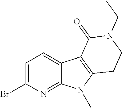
C1=C(Br)N=C2C(=C1)C1=C(N2C)CCN(CC)C1=O
